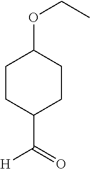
C1CC(C([H])=O)CCC1OCC
